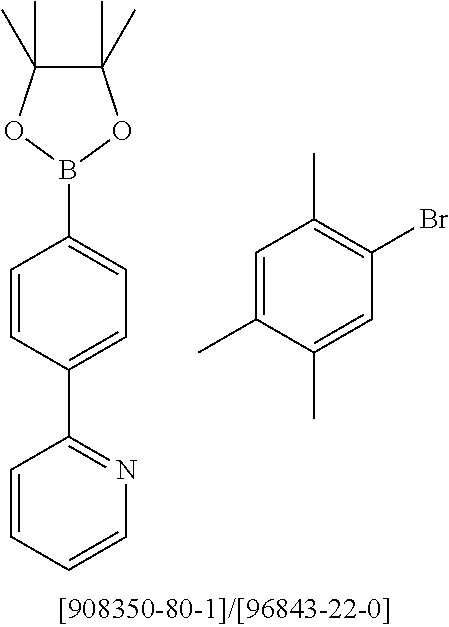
C1=CC(C2=NC=CC=C2)=CC=C1B1OC(C)(C)C(C)(C)O1.C1=C(C)C(C)=CC(Br)=C1C
